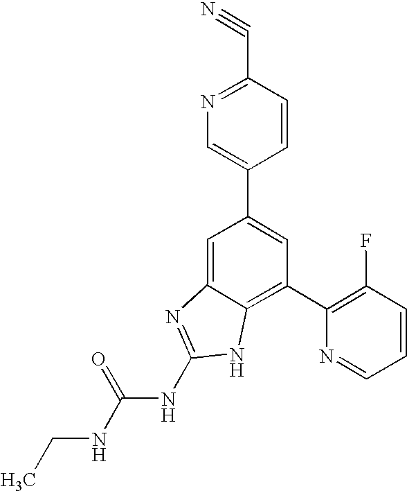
CCNC(NC1=NC2=CC(C3=CN=C(C#N)C=C3)=CC(C3=C(F)C=CC=N3)=C2N1)=O
